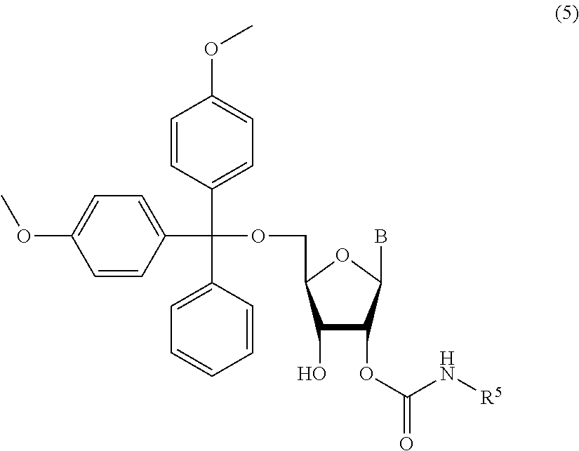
C1=CC(C(C2=CC=C(OC)C=C2)(OCC2C(O)C(OC(=O)N[R5])C(B)O2)C2=CC=CC=C2)=CC=C1OC
